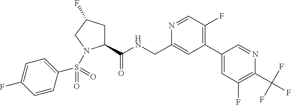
C1(C(NCC2=CC(C3=CC(F)=C(C(F)(F)F)N=C3)=C(F)C=N2)=O)CC(F)CN1S(C1=CC=C(F)C=C1)(=O)=O
